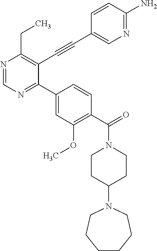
N1=CN=C(C2=CC(OC)=C(C(=O)N3CCC(N4CCCCCC4)CC3)C=C2)C(C#CC2=CN=C(N)C=C2)=C1CC
